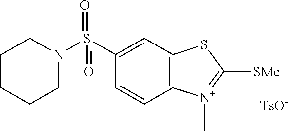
C1=C(S(=O)(N2CCCCC2)=O)C=CC2=C1SC([SMe])=[N+]2C.[TsO-]
